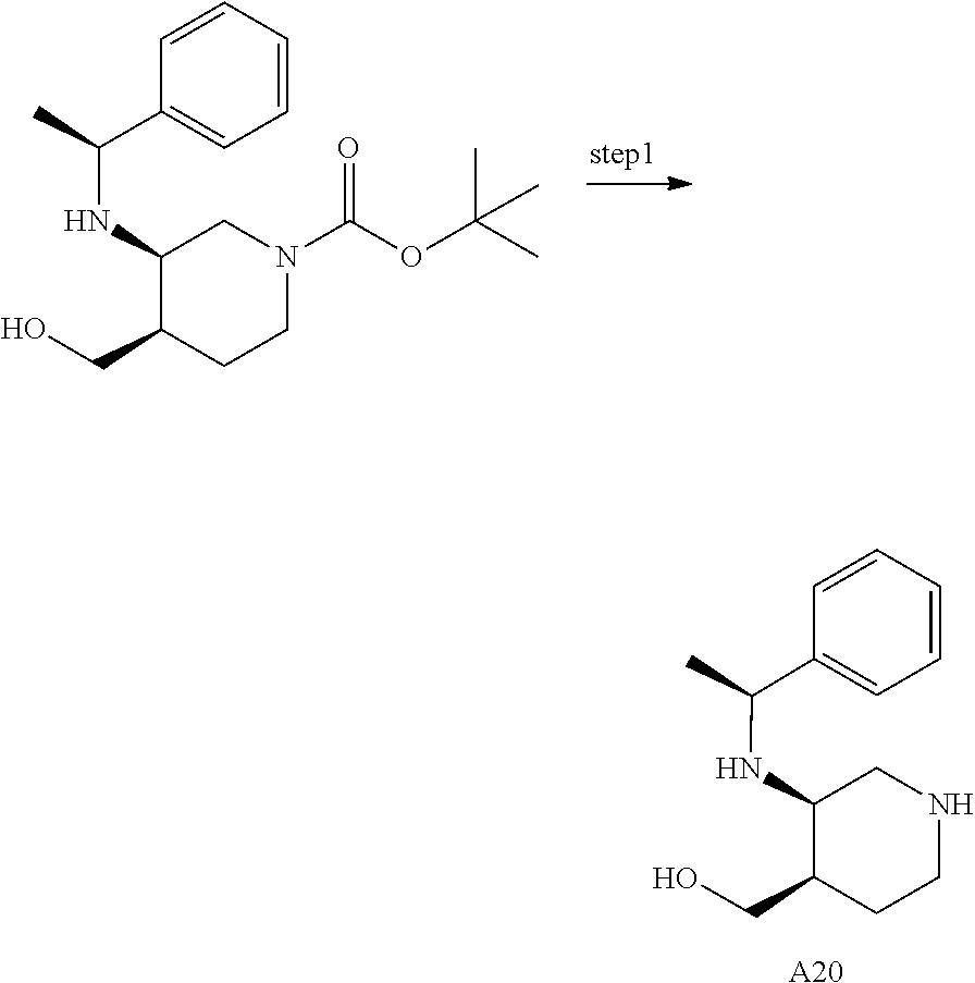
C1(C(C)NC2C(CO)CCN(C(OC(C)(C)C)=O)C2)=CC=CC=C1.C1=CC=CC=C1C(C)NC1C(CO)CCNC1.[A20]
